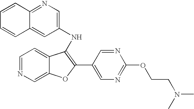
C1=CC2=NC=C(NC3=C(C4=CN=C(OCCN(C)C)N=C4)OC4=CN=CC=C43)C=C2C=C1
